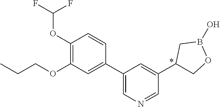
C1(OC(F)F)=C(OCCC)C=C(C2=CN=CC(C3COB(O)C3)=C2)C=C1
